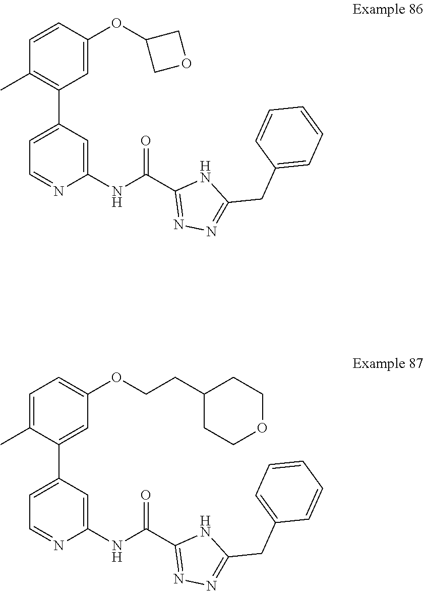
C1(OC2=CC(C3=CC=NC(NC(C4=NN=C(CC5=CC=CC=C5)N4)=O)=C3)=C(C)C=C2)COC1.C1(CCOC2=CC=C(C)C(C3=CC=NC(NC(C4=NN=C(CC5=CC=CC=C5)N4)=O)=C3)=C2)CCOCC1
